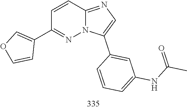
C12=NC=C(C3=CC(NC(=O)C)=CC=C3)N1N=C(C1=COC=C1)C=C2
